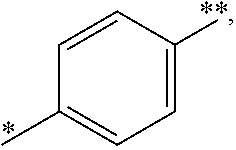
C1=CC([**])=CC=C1C
